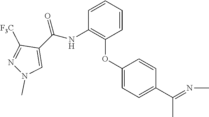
C1=CC(NC(=O)C2=CN(C)N=C2[F3C])=C(OC2=CC=C(C(=NC)C)C=C2)C=C1
